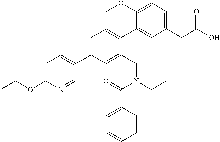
C1=C(C2=CC=C(OCC)N=C2)C=C(CN(CC)C(=O)C2=CC=CC=C2)C(C2=CC(CC(O)=O)=CC=C2OC)=C1
